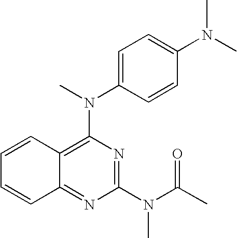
C1=C(N(C)C2=C3C(=NC(N(C(C)=O)C)=N2)C=CC=C3)C=CC(N(C)C)=C1
